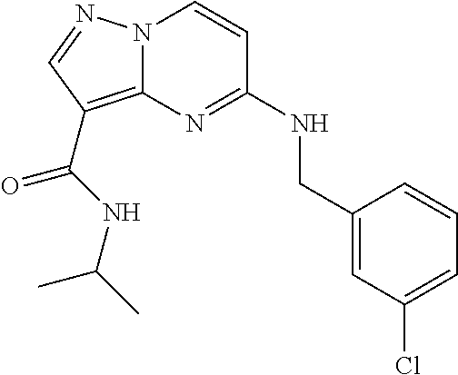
C1=C(Cl)C=C(CNC2=NC3=C(C(=O)NC(C)C)C=NN3C=C2)C=C1
